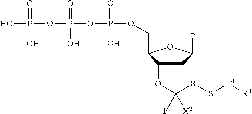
OP(OP(OP(OCC1C(OC(SS[L4][R4])([X2])F)CC(B)O1)(=O)O)(=O)O)(=O)O
